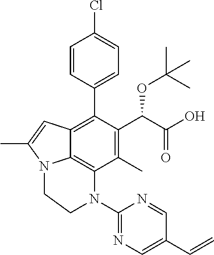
C1(C)=C(C(C(O)=O)OC(C)(C)C)C(C2=CC=C(Cl)C=C2)=C2C3=C1N(C1=NC=C(C=C)C=N1)CCN3C(C)=C2
